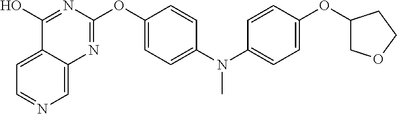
C1=C2C(=CN=C1)N=C(OC1=CC=C(N(C3=CC=C(OC4COCC4)C=C3)C)C=C1)N=C2O
